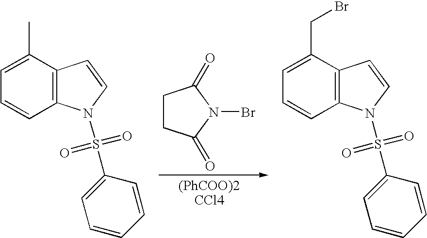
C1CC(=O)N(Br)C1=O.C1(C)=CC=CC2=C1C=CN2S(C1=CC=CC=C1)(=O)=O.C1(CBr)=CC=CC2=C1C=CN2S(C1=CC=CC=C1)(=O)=O
